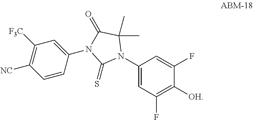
C1(N2C(C)(C)C(=O)N(C3=CC([F3C])=C([NC])C=C3)C2=S)=CC(F)=C([OH])C(F)=C1
